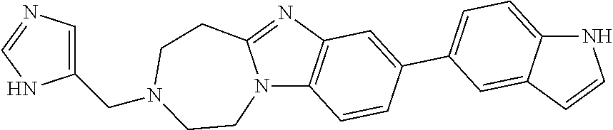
N12C3=C(N=C1CCN(CC1=CN=CN1)CC2)C=C(C1=CC=C2C(=C1)C=CN2)C=C3
